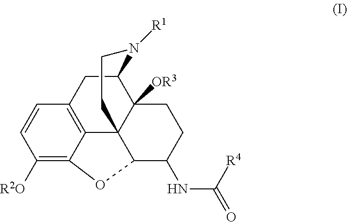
C1([R2O])=C2C3=C(C=C1)CC1C4([OR3])C3(C(C(NC(=O)[R4])CC4)O2)CCN1[R1]
